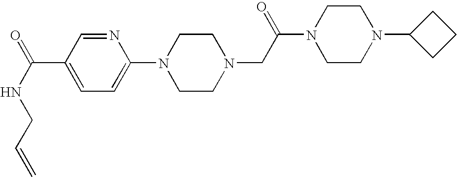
C1=NC(N2CCN(CC(N3CCN(C4CCC4)CC3)=O)CC2)=CC=C1C(NCC=C)=O
